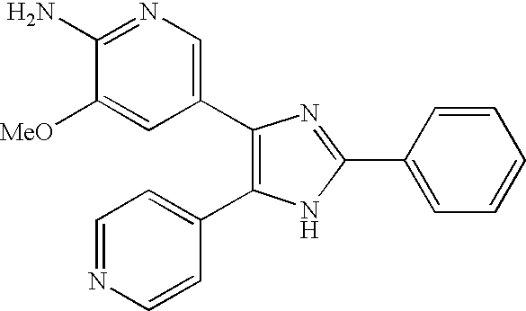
C1(C2=CN=C(N)C([MeO])=C2)=C(C2=CC=NC=C2)NC(C2=CC=CC=C2)=N1
